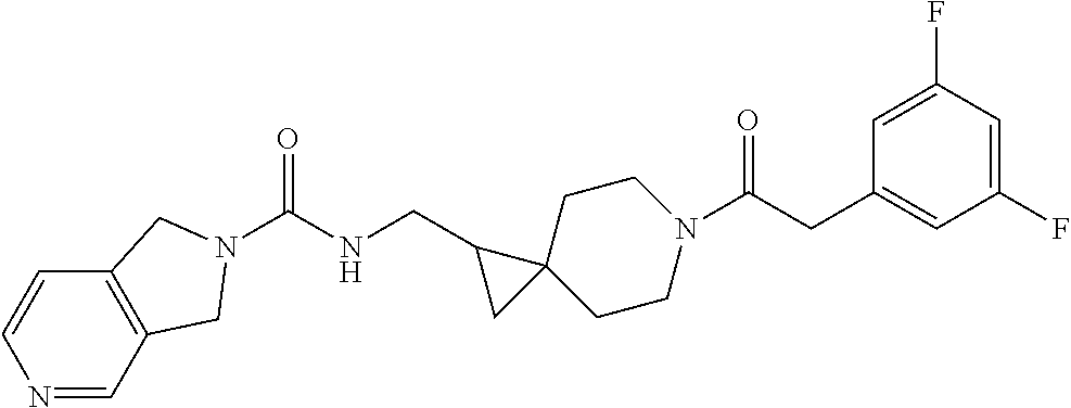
C1C2(CCN(C(CC3=CC(F)=CC(F)=C3)=O)C1)C(CNC(=O)N1CC3=C(C=CN=C3)C1)C2
